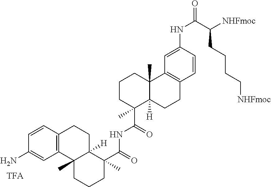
C1=CC2=C(C=C1N)C1(C)C([H])(CC2)C(C(=O)NC(C2(C)C3([H])C(C)(CCC2)C2=C(CC3)C=CC(NC(=O)C([NHFmoc])CCCC[NHFmoc])=C2)=O)(C)CCC1.[TFA]
